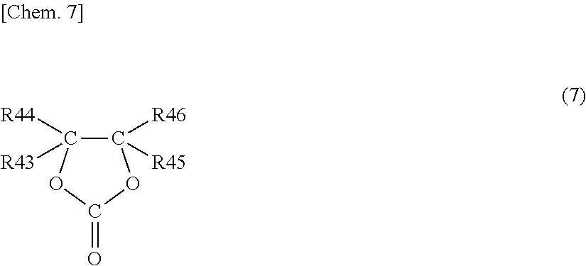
C1([R44])([R43])C([R46])([R45])OC(=O)O1
